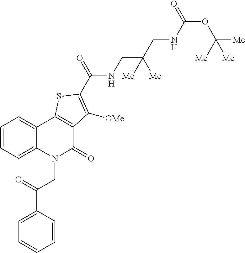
C1=CC=C2C(=C1)C1=C(C(=O)N2CC(C2=CC=CC=C2)=O)C([OMe])=C(C(=O)NCC(CNC(OC([Me])([Me])[Me])=O)([Me])[Me])S1
